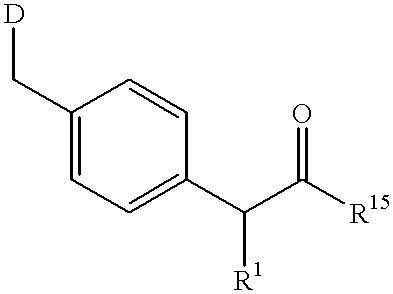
C1(C[D])=CC=C(C(C([R15])=O)[R1])C=C1
